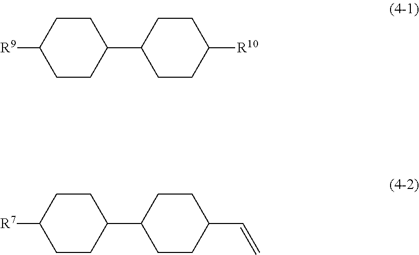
C1CC([R9])CCC1C1CCC([R10])CC1.C1CC([R7])CCC1C1CCC(C=C)CC1
